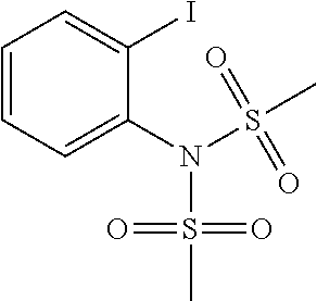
C1=CC=C(N(S(C)(=O)=O)S(C)(=O)=O)C(I)=C1
